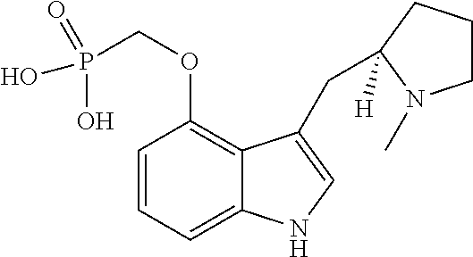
C1=CC=C2C(=C1OCP(O)(O)=O)C(CC1([H])CCCN1C)=CN2
